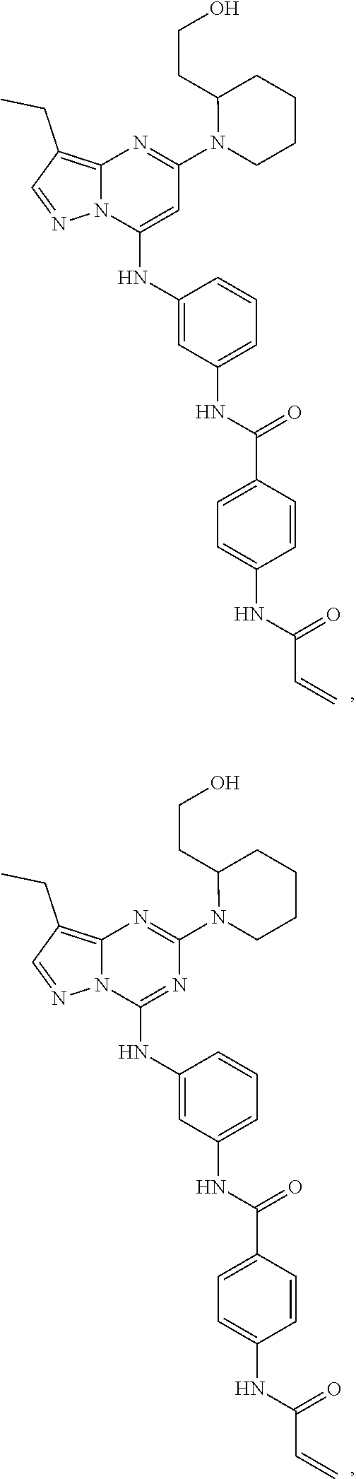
C12=C(CC)C=NN1C(NC1=CC(NC(=O)C3=CC=C(NC(C=C)=O)C=C3)=CC=C1)=CC(N1CCCCC1CCO)=N2.C12=C(CC)C=NN1C(NC1=CC(NC(=O)C3=CC=C(NC(C=C)=O)C=C3)=CC=C1)=NC(N1CCCCC1CCO)=N2
